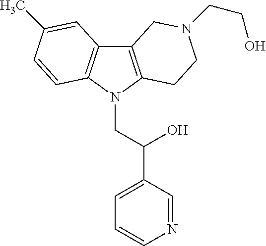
C12=C(N(CC(C3=CC=CN=C3)O)C3=C1C=C(C)C=C3)CCN(CCO)C2
